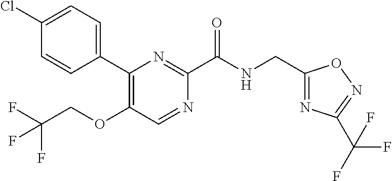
C1(Cl)=CC=C(C2=C(OCC(F)(F)F)C=NC(C(NCC3=NC(C(F)(F)F)=NO3)=O)=N2)C=C1
